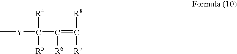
C(=C([R8])[R7])(C([Y]C)([R4])[R5])[R6]
